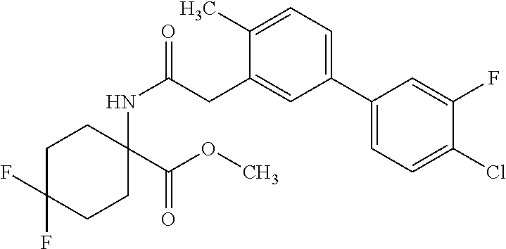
C1C(F)(F)CCC(NC(=O)CC2=CC(C3=CC=C(Cl)C(F)=C3)=CC=C2C)(C(OC)=O)C1
